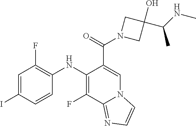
C1=C(I)C=CC(NC2=C(F)C3=NC=CN3C=C2C(=O)N2CC(O)(C(NC)C)C2)=C1F
